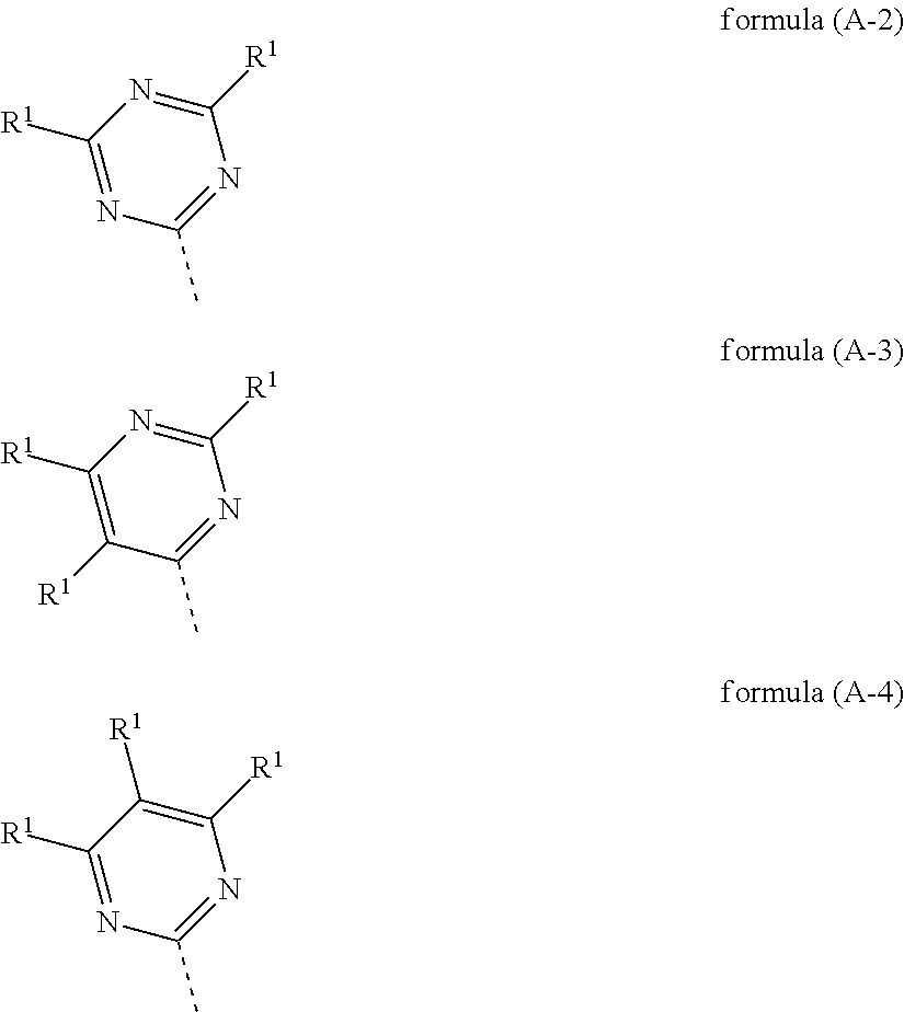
N1=C([R1])N=C(C)N=C1[R1].N1=C([R1])N=C(C)C([R1])=C1[R1].C1([R1])=C([R1])N=C(C)N=C1[R1]
